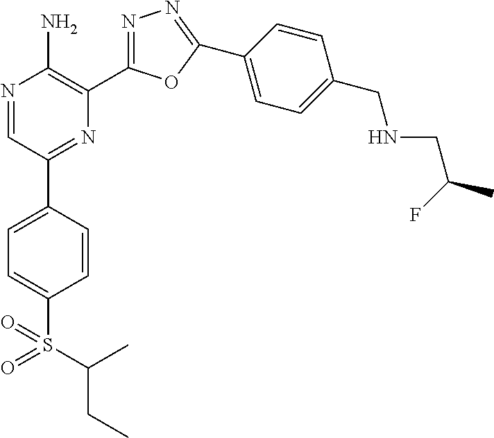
N1=CC(C2=CC=C(S(C(C)CC)(=O)=O)C=C2)=NC(C2=NN=C(C3=CC=C(CNCC(C)F)C=C3)O2)=C1N
